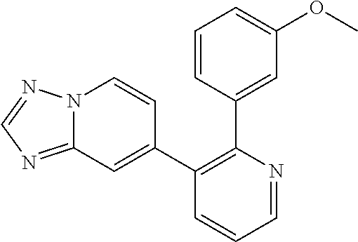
C1=CC(C2=C(C3=CC4=NC=NN4C=C3)C=CC=N2)=CC(OC)=C1
